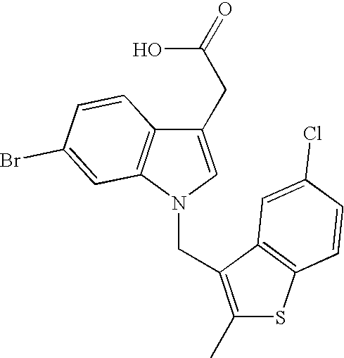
C1(CC(O)=O)=CN(CC2=C(C)SC3=C2C=C(Cl)C=C3)C2=C1C=CC(Br)=C2
